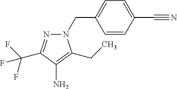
N1(CC2=CC=C(C#N)C=C2)N=C(C(F)(F)F)C(N)=C1CC
